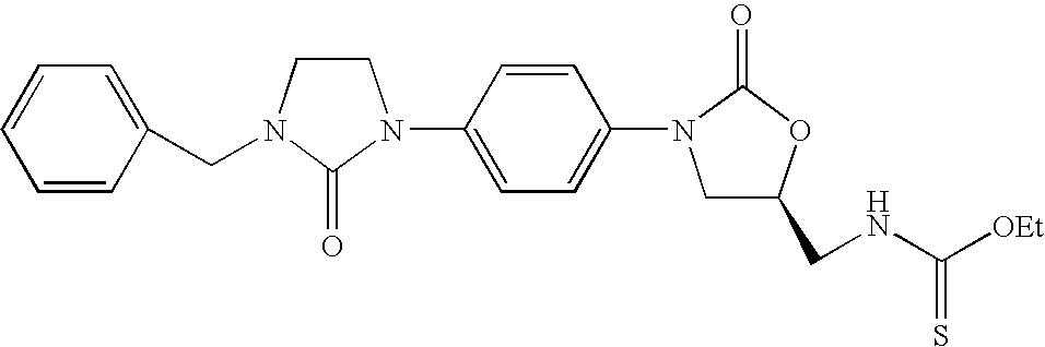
C1CN(CC2=CC=CC=C2)C(=O)N1C1=CC=C(N2CC(CNC([OEt])=S)OC2=O)C=C1
